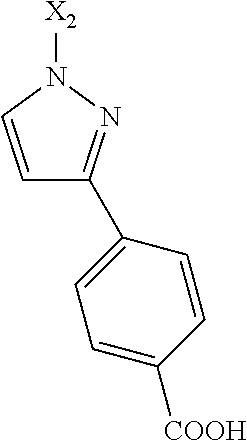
[X2]N1C=CC(C2=CC=C([COOH])C=C2)=N1
